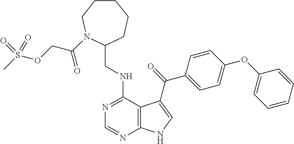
C1=CC=CC(OC2=CC=C(C(=O)C3=CNC4=C3C(NCC3CCCCCN3C(COS(C)(=O)=O)=O)=NC=N4)C=C2)=C1
